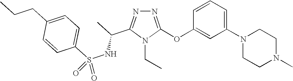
N1=C(OC2=CC(N3CCN(C)CC3)=CC=C2)N(CC)C(C(C)NS(C2=CC=C(CCC)C=C2)(=O)=O)=N1
